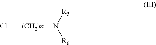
Cl[(CH2)n]N([R6])[R5]
